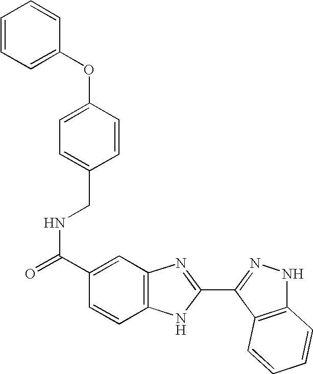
C(NC(=O)C1=CC2=C(C=C1)NC(C1=NNC3=C1C=CC=C3)=N2)C1=CC=C(OC2=CC=CC=C2)C=C1
